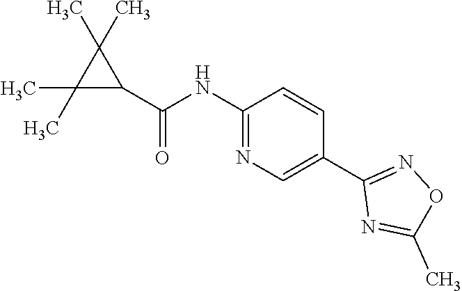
C1(C(=O)NC2=NC=C(C3=NOC(C)=N3)C=C2)C(C)(C)C1(C)C
